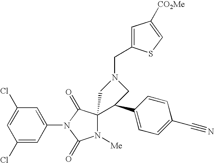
C1(Cl)=CC(Cl)=CC(N2C(=O)N([Me])C3(C2=O)C(C2=CC=C(C#N)C=C2)CN(CC2=CC([CO2Me])=CS2)C3)=C1
